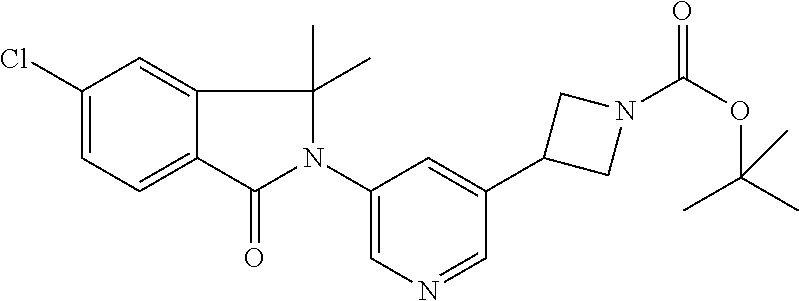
C1(Cl)=CC=C2C(=C1)C(C)(C)N(C1=CN=CC(C3CN(C(OC(C)(C)C)=O)C3)=C1)C2=O
